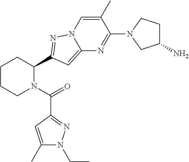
C1CCN(C(=O)C2=NN(CC)C(C)=C2)C(C2=NN3C(=C2)N=C(N2CC(N)CC2)C(C)=C3)C1
